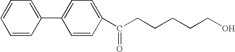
OCCCCCC(C1=CC=C(C2=CC=CC=C2)C=C1)=O
